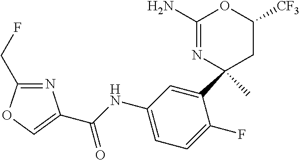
C1(N)=NC(C2=CC(NC(=O)C3=COC(CF)=N3)=CC=C2F)(C)CC([CF3])O1
